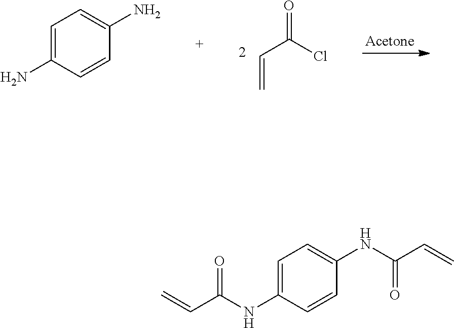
C(C(Cl)=O)=C.C1=C(N)C=CC(N)=C1.C1=C(NC(C=C)=O)C=CC(NC(C=C)=O)=C1
